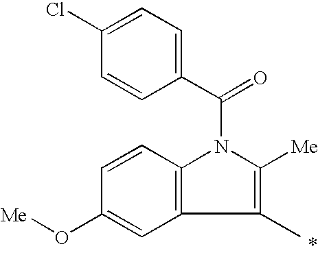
C1=CC2=C(C=C1O[Me])C(C)=C([Me])N2C(C1=CC=C(Cl)C=C1)=O
